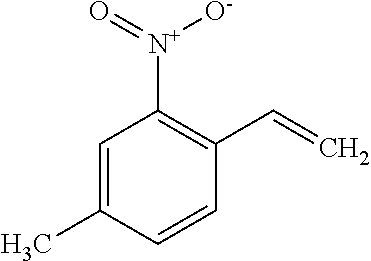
C1=C(C)C=CC(C=C)=C1[N+](=O)[O-]
